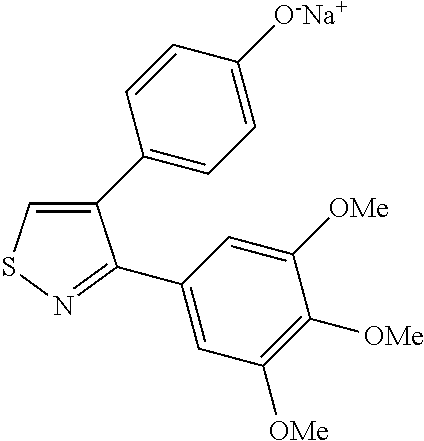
C1(C2=CC=C([O-Na+])C=C2)=CSN=C1C1=CC([OMe])=C([OMe])C([OMe])=C1
